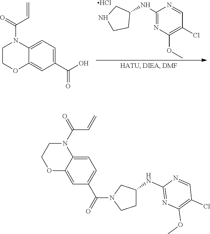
C1(NC2CNCC2)=NC(OC)=C(Cl)C=N1.Cl.C1COC2=CC(C(O)=O)=CC=C2N1C(=O)C=C.O1C2=CC(C(N3CCC(NC4=NC(OC)=C(Cl)C=N4)C3)=O)=CC=C2N(C(C=C)=O)CC1
